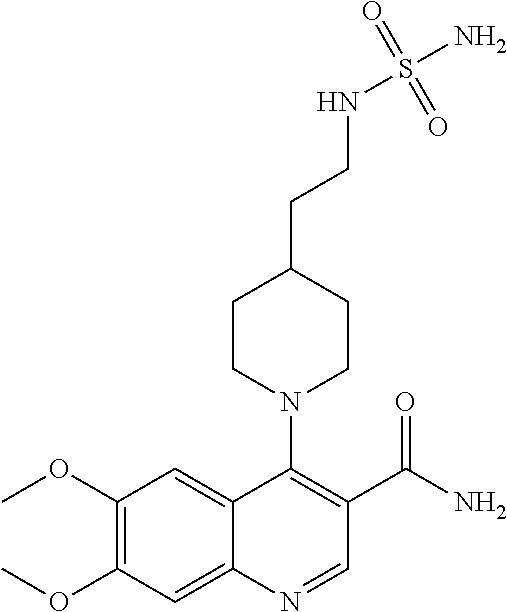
COC1=C(OC)C=C2C(=C1)C(N1CCC(CCNS(N)(=O)=O)CC1)=C(C(N)=O)C=N2
